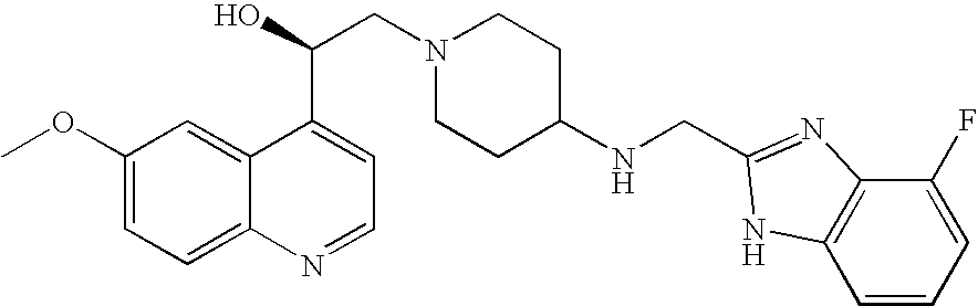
C1(OC)=CC=C2C(=C1)C(C(O)CN1CCC(NCC3=NC4=C(C=CC=C4F)N3)CC1)=CC=N2
